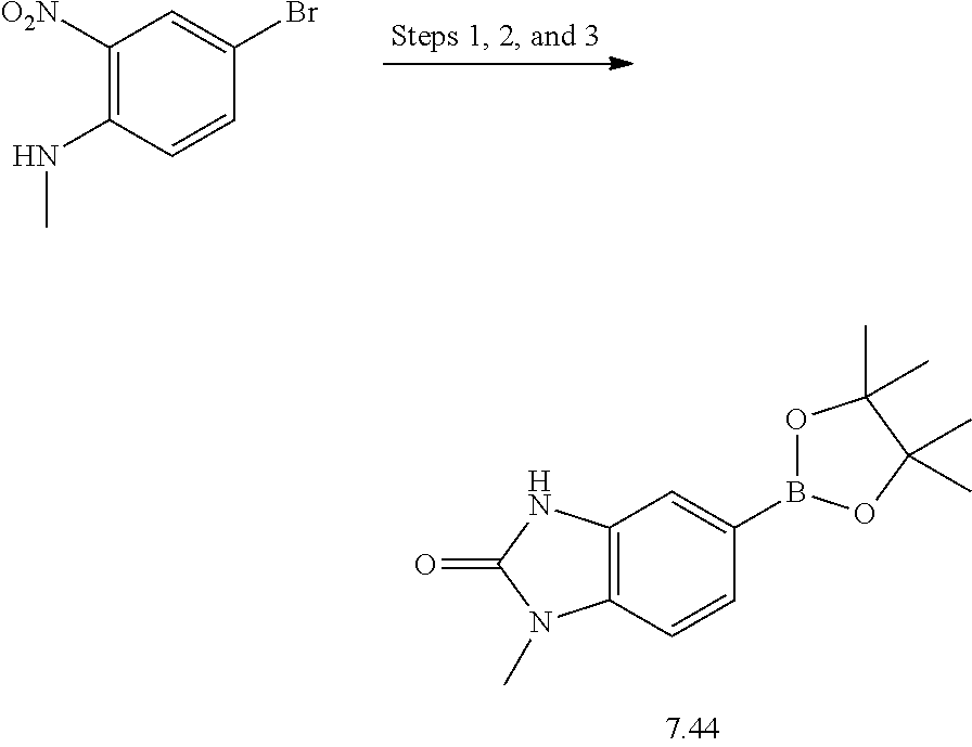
C1([O2N])=C(NC)C=CC(Br)=C1.C12=C(C=CC(B3OC(C)(C)C(C)(C)O3)=C1)N(C)C(=O)N2
